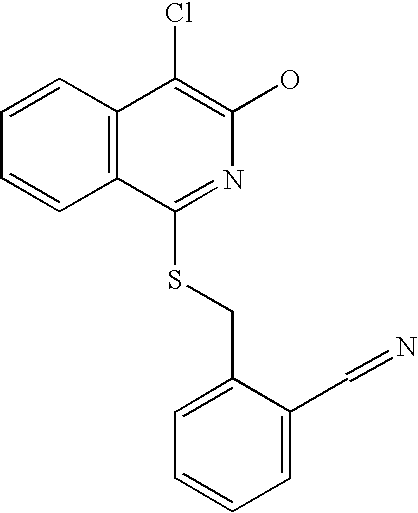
C12=C(C(Cl)=C(O)N=C1SCC1=CC=CC=C1C=N)C=CC=C2
